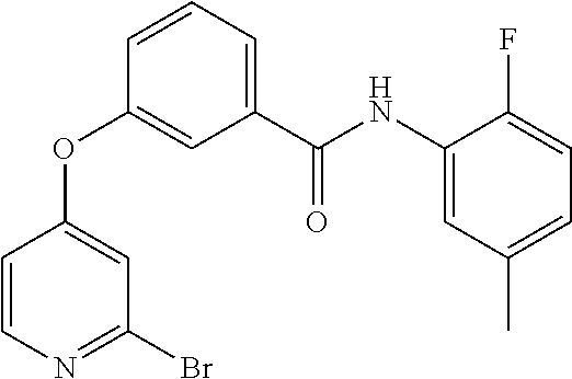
C1(OC2=CC(Br)=NC=C2)=CC(C(=O)NC2=CC(C)=CC=C2F)=CC=C1
